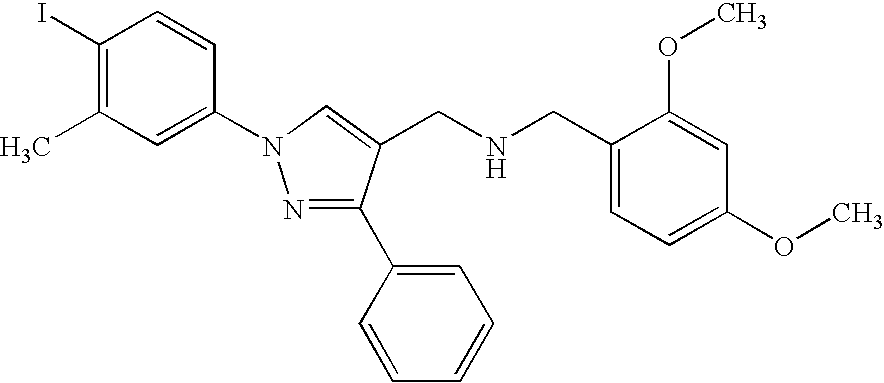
C1(I)=C(C)C=C(N2N=C(C3=CC=CC=C3)C(CNCC3=CC=C(OC)C=C3OC)=C2)C=C1
